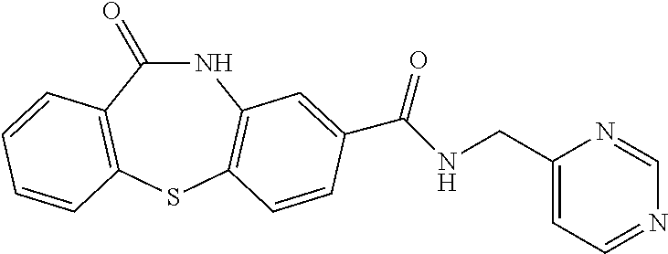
N1C(=O)C2=C(SC3=C1C=C(C(NCC1=CC=NC=N1)=O)C=C3)C=CC=C2
